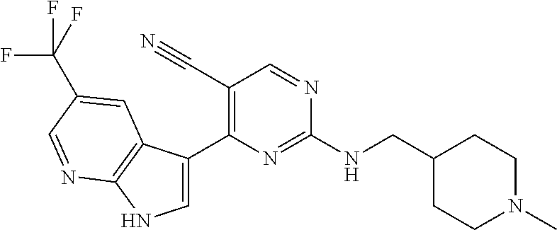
C1=C(C2=C(C#N)C=NC(NCC3CCN(C)CC3)=N2)C2=C(N1)N=CC(C(F)(F)F)=C2
